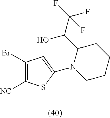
C1(Br)=C([NC])SC(N2CCCCC2C(O)C(F)(F)F)=C1
